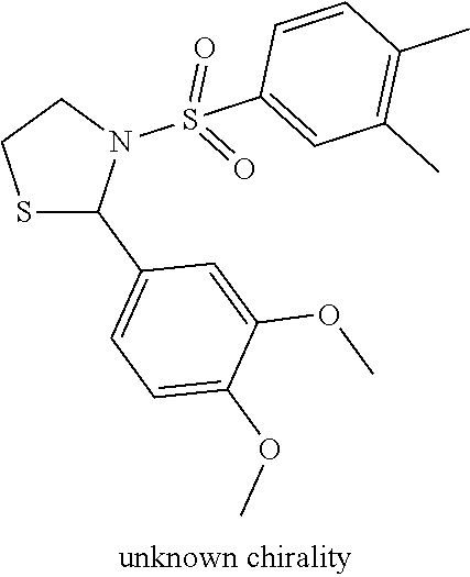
C1CSC(C2=CC=C(OC)C(OC)=C2)N1S(=O)(=O)C1=CC(C)=C(C)C=C1
